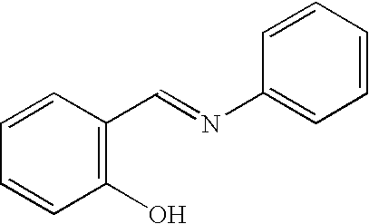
C1=CC=CC(O)=C1C=NC1=CC=CC=C1
